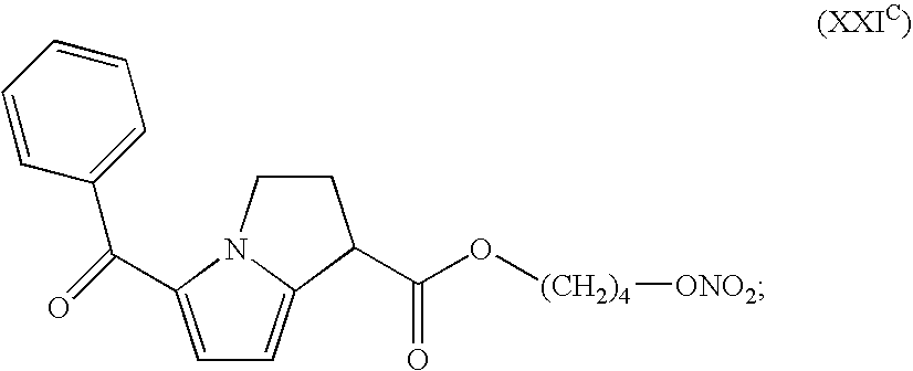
C1=C(C(C2=CC=CC=C2)=O)N2C(=C1)C(C(O[(CH2)4][ONO2])=O)CC2
